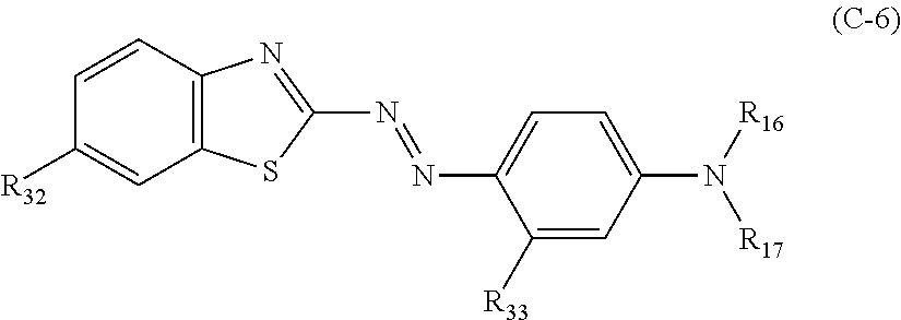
C1=CC2=C(C=C1[R32])SC(N=NC1=CC=C(N([R16])[R17])C=C1[R33])=N2
